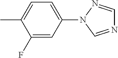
C1=C(C)C(F)=CC(N2N=CN=C2)=C1
